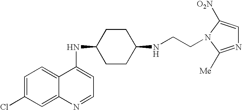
C1=C(Cl)C=C2C(=C1)C(NC1CCC(NCCN3C([O2N])=CN=C3[Me])CC1)=CC=N2
